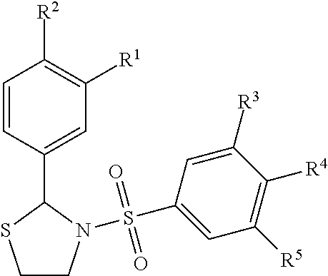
C1=CC(C2SCCN2S(=O)(=O)C2=CC([R5])=C([R4])C([R3])=C2)=CC([R1])=C1[R2]
